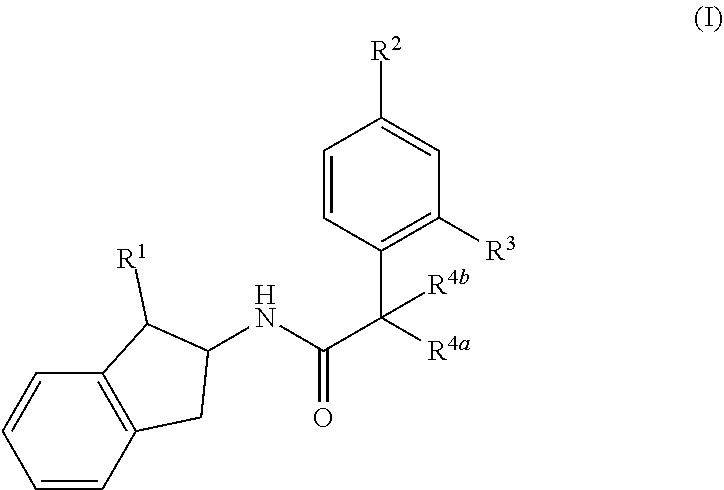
C12=C(C=CC=C1)CC(NC(=O)C(C1=C([R3])C=C([R2])C=C1)([R4a])[R4b])C2[R1]
